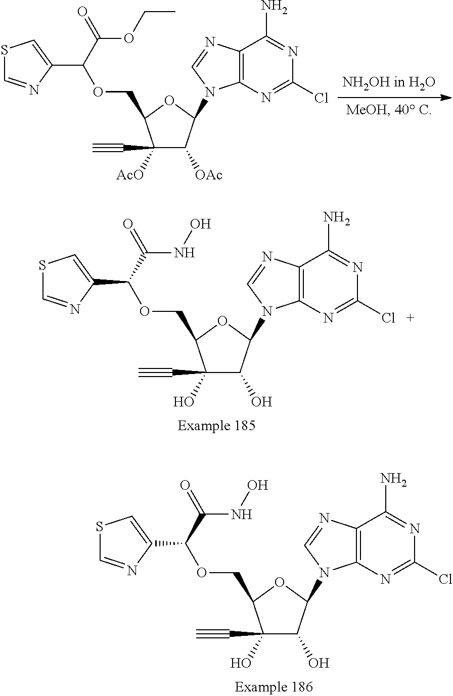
C1([AcO])(C#C)C([OAc])C(N2C3=C(C(N)=NC(Cl)=N3)N=C2)OC1COC(C1=CSC=N1)C(=O)OCC.C1(O)(C#C)C(O)C(N2C3=C(C(N)=NC(Cl)=N3)N=C2)OC1COC(C1=CSC=N1)C(=O)NO.C1(O)(C#C)C(O)C(N2C3=C(C(N)=NC(Cl)=N3)N=C2)OC1COC(C1=CSC=N1)C(=O)NO
